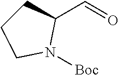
C1CCN([Boc])C1C=O
